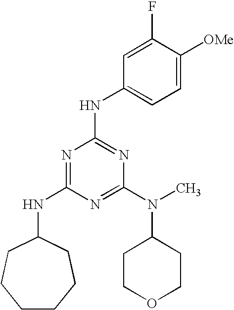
C1CCCC(NC2=NC(NC3=CC=C([OMe])C(F)=C3)=NC(N(C3CCOCC3)C)=N2)CC1
